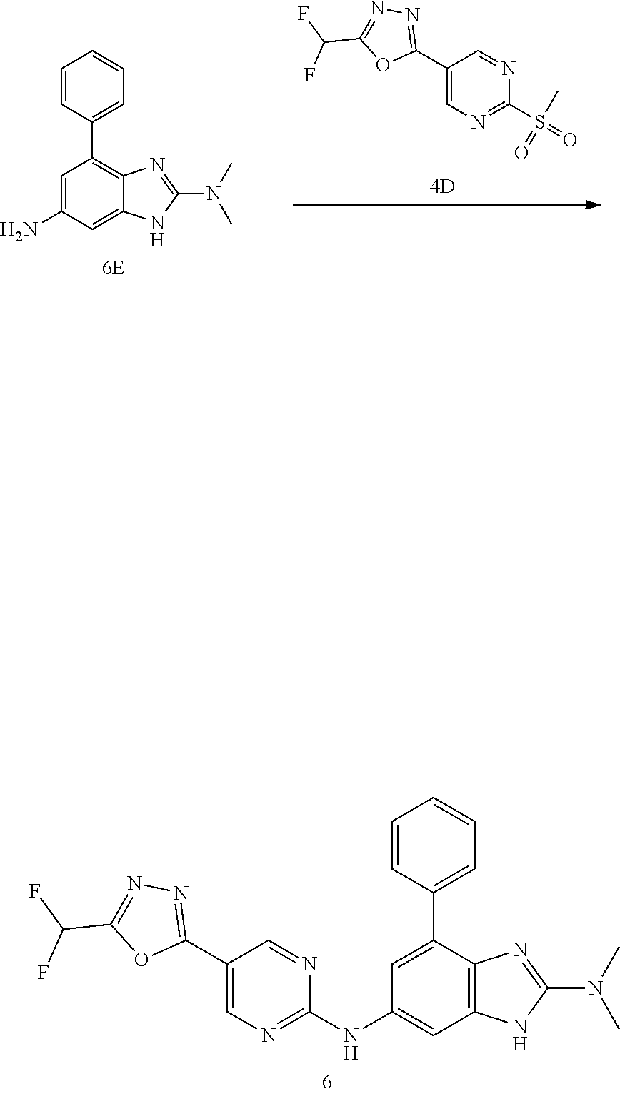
C12=CC(N)=CC(C3=CC=CC=C3)=C1N=C(N(C)C)N2.C1(C2=NN=C(C(F)F)O2)=CN=C(S(=O)(C)=O)N=C1.C12=C(C(C3=CC=CC=C3)=CC(NC3=NC=C(C4=NN=C(C(F)F)O4)C=N3)=C1)N=C(N(C)C)N2
